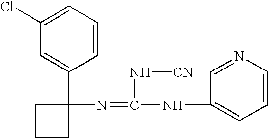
C1=CC=C(Cl)C=C1C1(N=C(NC2=CC=CN=C2)N[CN])CCC1
